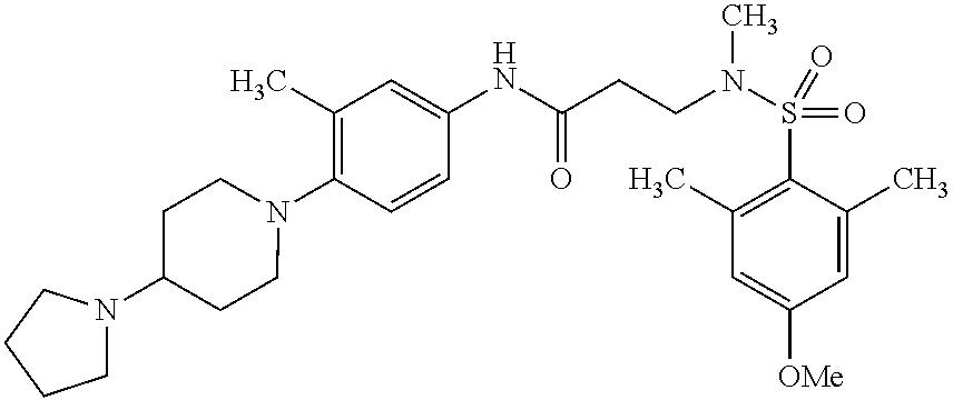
C1(NC(CCN(S(=O)(C2=C(C)C=C([OMe])C=C2C)=O)C)=O)=CC(C)=C(N2CCC(N3CCCC3)CC2)C=C1
